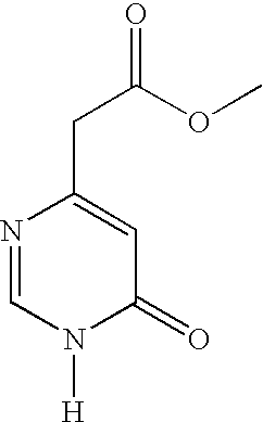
N1=CN([H])C(=O)C=C1CC(=O)OC
